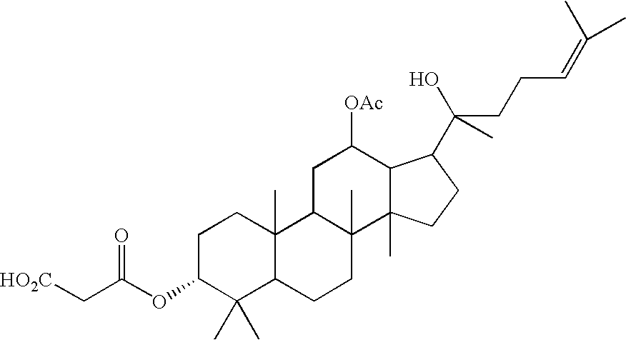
C1C(OC(C[HO2C])=O)C(C)(C)C2C(C)(C1)C1C(C)(CC2)C2(C)C(C([OAc])C1)C(C(O)(CCC=C(C)C)C)CC2
